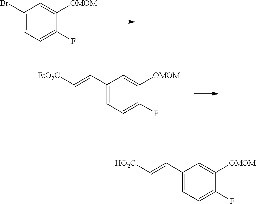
C1(Br)=CC=C(F)C([OMOM])=C1.C1(C=C[EtO2C])=CC=C(F)C([OMOM])=C1.C1(C=C[HO2C])=CC=C(F)C([OMOM])=C1
